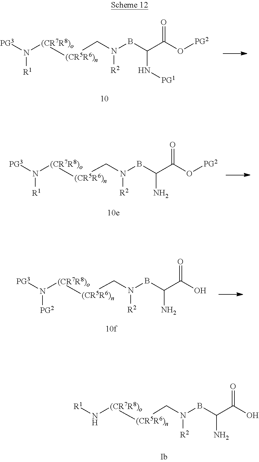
[R1]N[(CR7R8)o][(CR5R6)n]CN([R2])BC(N)C(O)=O.[PG3]N([(CR7R8)o][(CR5R6)n]CN([R2])BC(N[PG1])C(O[PG2])=O)[R1].[PG3]N([(CR7R8)o][(CR5R6)n]CN([R2])BC(N)C(O[PG2])=O)[R1].[PG3]N([(CR7R8)o][(CR5R6)n]CN([R2])BC(N)C(O)=O)[PG2]
